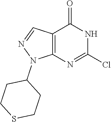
C1(Cl)=NC2=C(C=NN2C2CCSCC2)C(=O)N1
